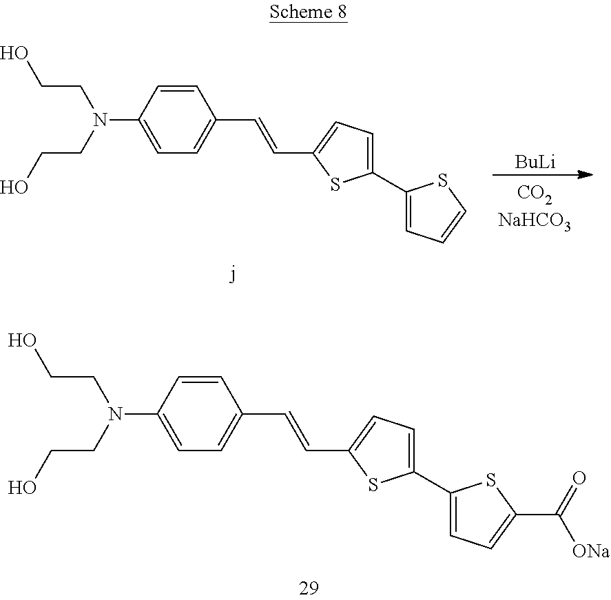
[BuLi].C1=CC(N(CCO)CCO)=CC=C1C=CC1=CC=C(C2=CC=CS2)S1.C1=CC(N(CCO)CCO)=CC=C1C=CC1=CC=C(C2=CC=C(C([ONa])=O)S2)S1
